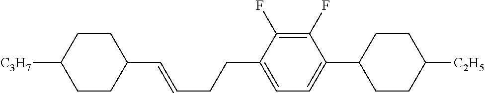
C1CC([C3H7])CCC1C=CCCC1=CC=C(C2CCC([C2H5])CC2)C(F)=C1F
